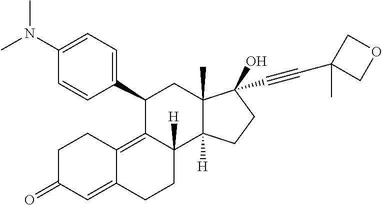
N(C)(C1=CC=C(C2C3=C4C(=CC(=O)CC4)CCC3([H])C3([H])C(C)(C2)C(O)(C#CC2(C)COC2)CC3)C=C1)C
